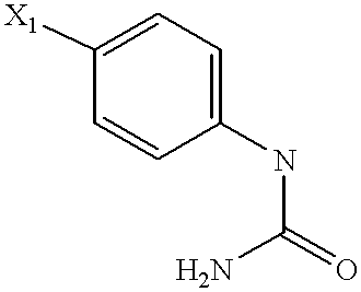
C1=C([X1])C=CC(NC(=O)N)=C1
